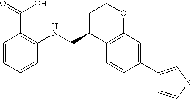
C(C1C2=C(OCC1)C=C(C1=CSC=C1)C=C2)NC1=C(C(=O)O)C=CC=C1
